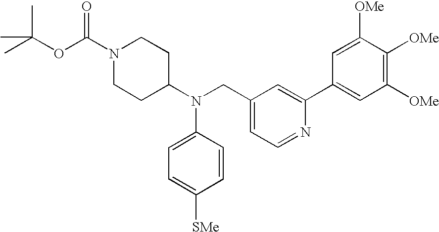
O(C(C)(C)C)C(N1CCC(N(CC2=CC=NC(C3=CC([OMe])=C([OMe])C([OMe])=C3)=C2)C2=CC=C([SMe])C=C2)CC1)=O
